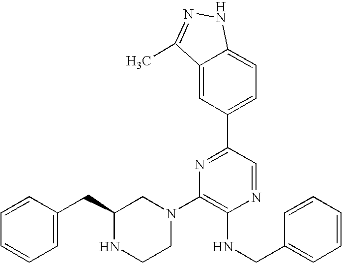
C1=CC(CC2NCCN(C3=C(NCC4=CC=CC=C4)N=CC(C4=CC=C5C(=C4)C(C)=NN5)=N3)C2)=CC=C1
